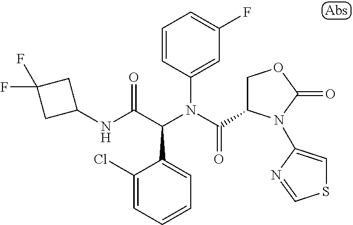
C1=CC(N(C(=O)C2COC(=O)N2C2=CSC=N2)C(C(NC2CC(F)(F)C2)=O)C2=CC=CC=C2Cl)=CC(F)=C1
